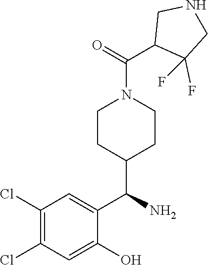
C(=O)(C1CNCC1(F)F)N1CCC(C(C2=CC(Cl)=C(Cl)C=C2O)N)CC1
